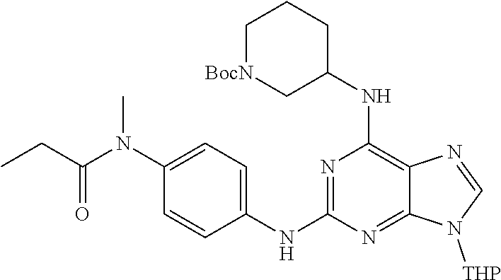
N1=C(NC2=CC=C(N(C(CC)=O)C)C=C2)N=C2C(=C1NC1CCC[BocN]C1)N=CN2[THP]
